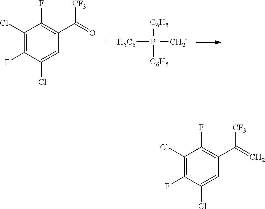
ClC1=C(F)C(Cl)=CC(C(=O)[CF3])=C1F.[H5C6][P+]([CH2-])([C6H5])[C6H5].ClC1=C(F)C(Cl)=CC(C(=C)[CF3])=C1F
